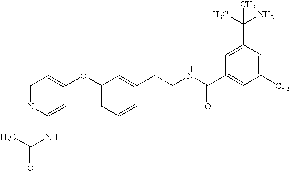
C1=NC(NC(C)=O)=CC(OC2=CC=CC(CCNC(C3=CC([CF3])=CC(C(N)(C)C)=C3)=O)=C2)=C1
